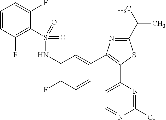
C1(NS(C2=C(F)C=CC=C2F)(=O)=O)=C(F)C=CC(C2=C(C3=CC=NC(Cl)=N3)SC(C(C)C)=N2)=C1
